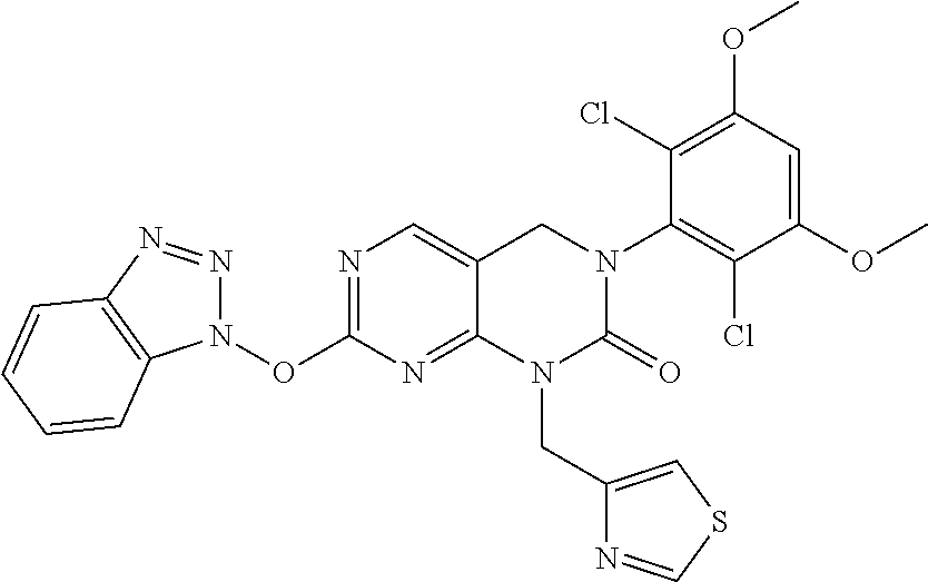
C1(ON2N=NC3=C2C=CC=C3)=NC=C2C(=N1)N(CC1=CSC=N1)C(=O)N(C1=C(Cl)C(OC)=CC(OC)=C1Cl)C2
